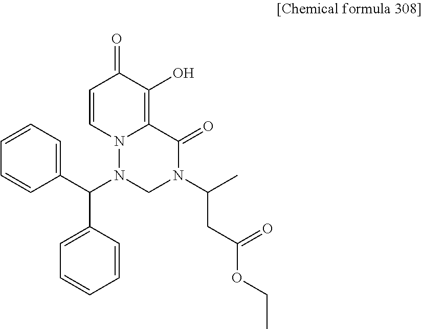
C1(C(N2CN(C(CC(=O)OCC)C)C(=O)C3=C(O)C(=O)C=CN23)C2=CC=CC=C2)=CC=CC=C1
